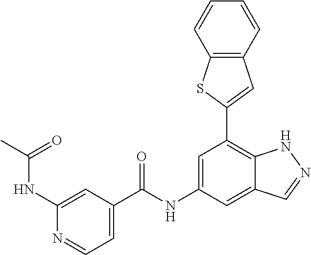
C1=C(NC(=O)C2=CC=NC(NC(=O)C)=C2)C=C2C(=C1C1=CC3=C(S1)C=CC=C3)NN=C2
